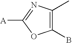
C1(B)=C(C)N=C([A])O1
